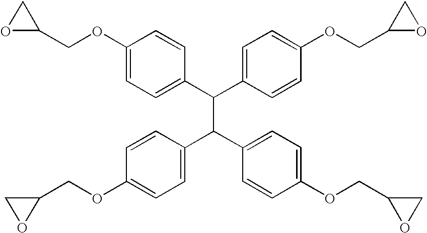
C1(OCC2OC2)=CC=C(C(C2=CC=C(OCC3OC3)C=C2)C(C2=CC=C(OCC3CO3)C=C2)C2=CC=C(OCC3CO3)C=C2)C=C1
